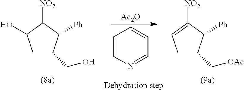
C1C(CO)C([Ph])C([NO2])C1O.[Ac2O].C1=CN=CC=C1.[Dehydration step].C1C(C[OAc])C([Ph])C([NO2])=C1
